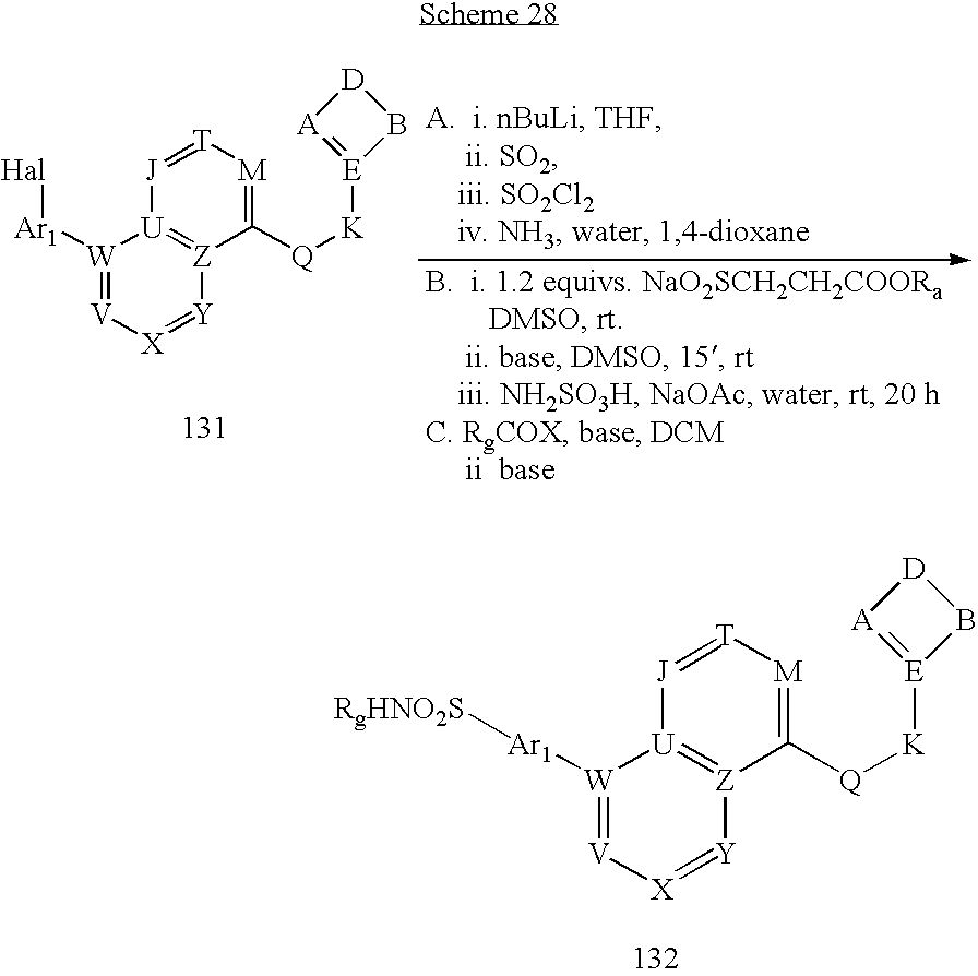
[V]1=[W]([Ar1][RgHNO2S])[U]2=[Z]([Y]=[X]1)C([Q][K][E]1=[A][D]B1)=[M][T]=[J]2.[W]1([Ar1][Hal])=[V][X]=[Y][Z]2=[U]1[J]=[T][M]=C2[Q][K][E]1=[A][D]B1
